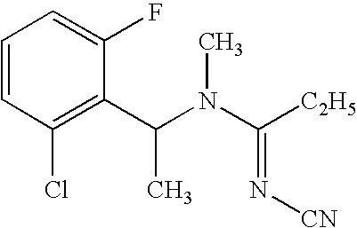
C1=CC(Cl)=C(C(N(C([C2H5])=N[CN])C)C)C(F)=C1
